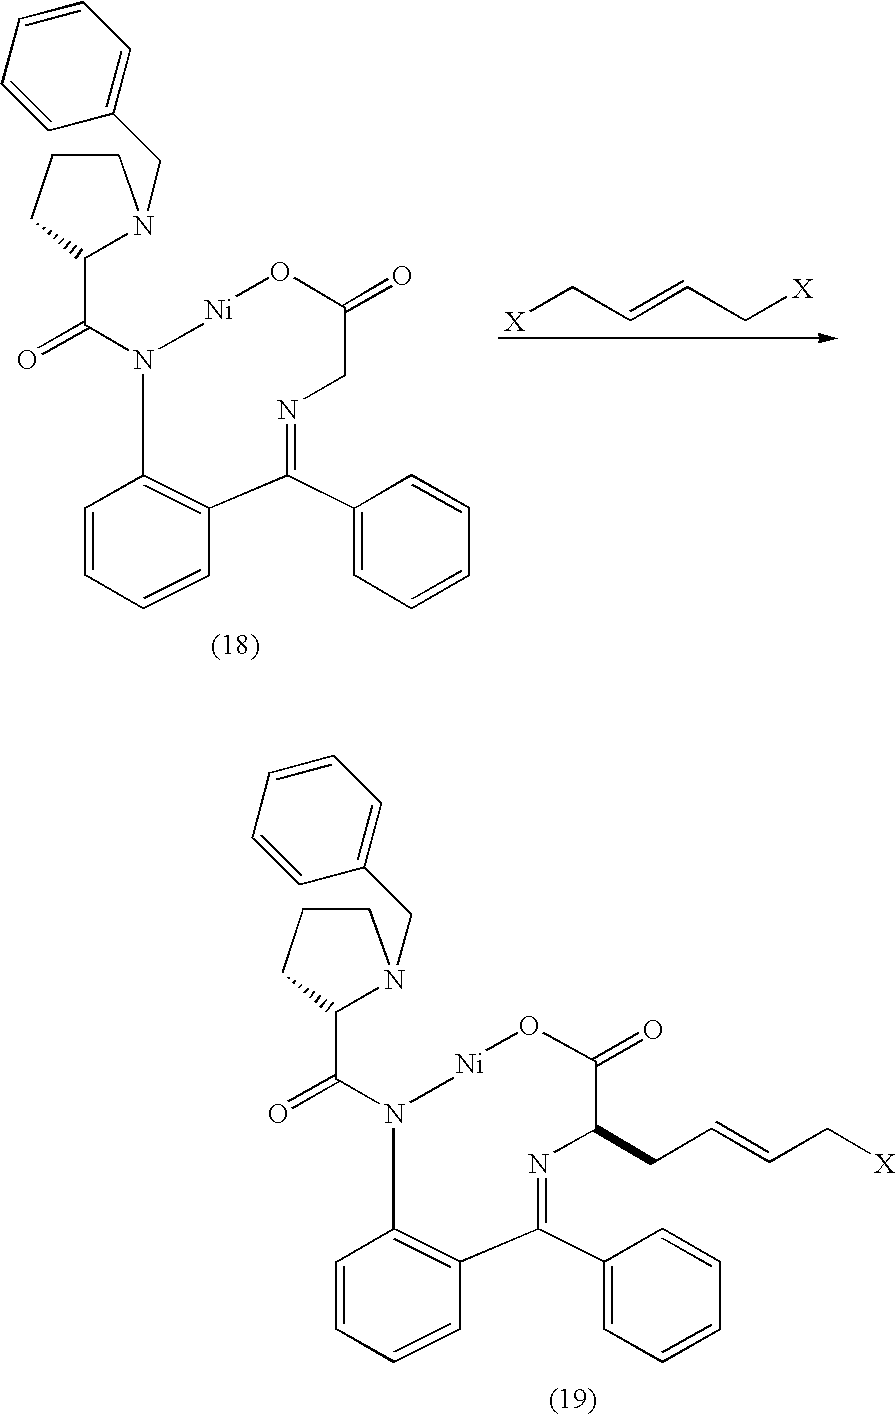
[X]CC=CC[X].C1=CC=CC2=C1N(C(=O)C1CCCN1CC1=CC=CC=C1)[Ni]OC(=O)CN=C2C1=CC=CC=C1.C(C=CC[X])C1N=C(C2=CC=CC=C2)C2=C(C=CC=C2)N(C(=O)C2CCCN2CC2=CC=CC=C2)[Ni]OC1=O
